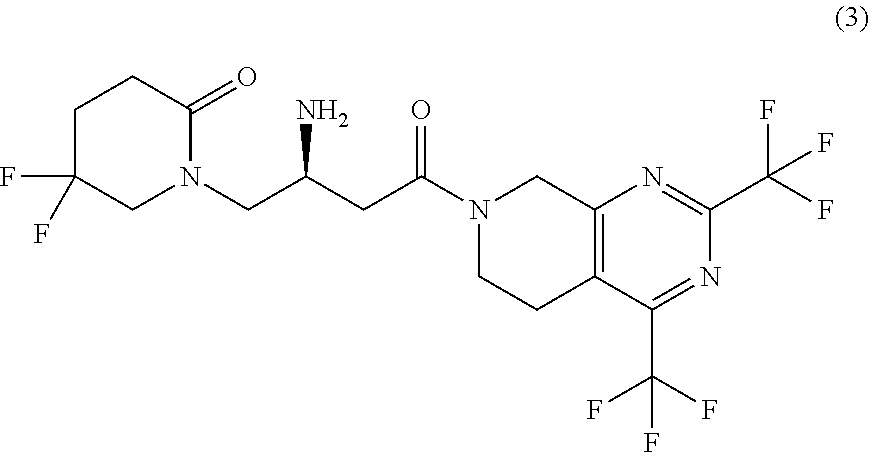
C1C(F)(F)CN(CC(N)CC(=O)N2CCC3=C(C2)N=C(C(F)(F)F)N=C3C(F)(F)F)C(=O)C1
